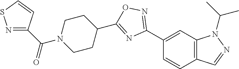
C1(C2=NOC(C3CCN(C(C4=NSC=C4)=O)CC3)=N2)=CC2=C(C=C1)C=NN2C(C)C
